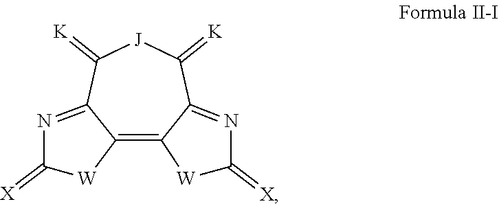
C12=C3C(=NC(=[X])[W]3)C(=[K])[J]C(=[K])C1=NC(=[X])[W]2
